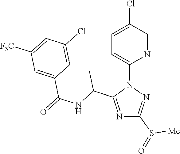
N1=C(C(NC(=O)C2=CC([F3C])=CC(Cl)=C2)C)N(C2=CC=C(Cl)C=N2)N=C1S([Me])=O
